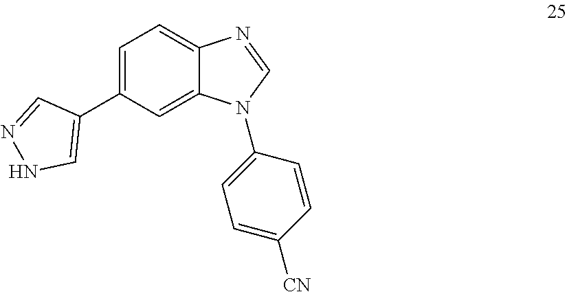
C1=C(C2=CNN=C2)C=C2C(=C1)N=CN2C1=CC=C([CN])C=C1
